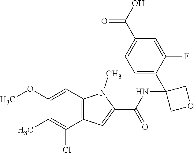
C1=C(C2(NC(C3=CC4=C(N3C)C=C(OC)C(C)=C4Cl)=O)COC2)C(F)=CC(C(O)=O)=C1
